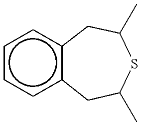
c1ccc2c(c1)CC(C)SC(C)C2
